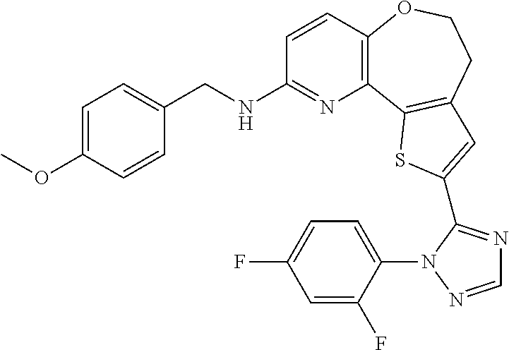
C1=CC2=C(N=C1NCC1=CC=C(OC)C=C1)C1=C(CCO2)C=C(C2=NC=NN2C2=CC=C(F)C=C2F)S1
